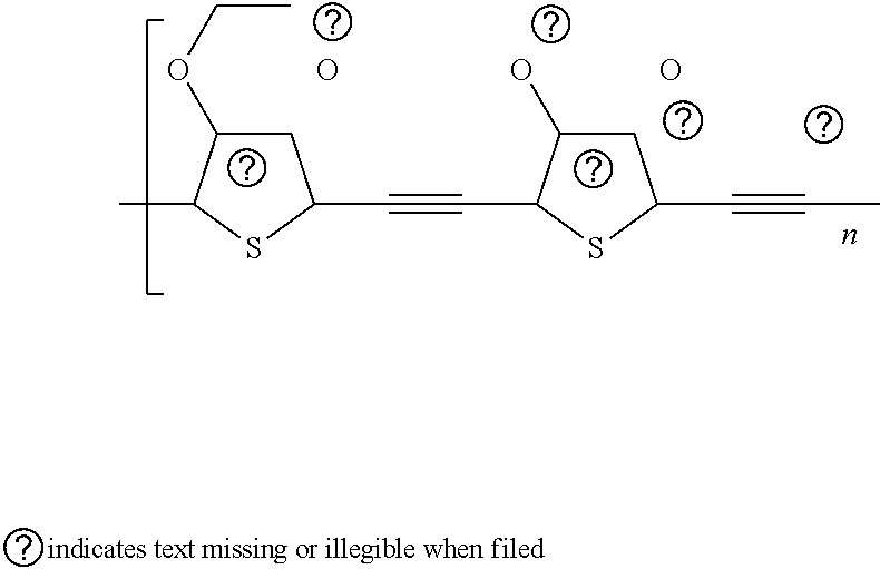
CC1SC(C#CC2SC(C#CC)CC2O)CC1OCC.O.O
